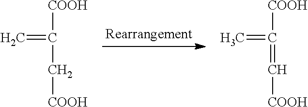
[COOH]C(C[COOH])=C.[COOH]C(=C[COOH])=C
